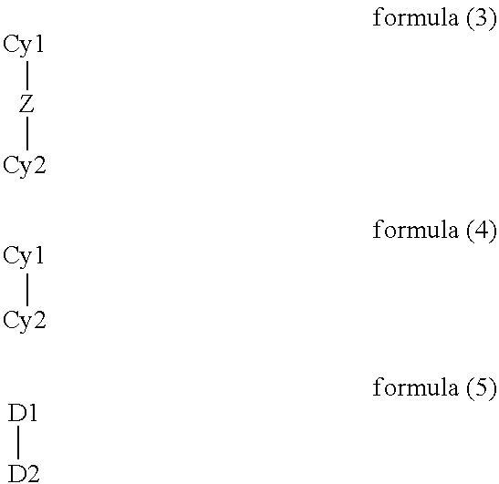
[Cy1][Z][Cy2].[Cy1][Cy2].[D1][D2]
